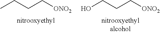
CCCC[ONO2].OCCC[ONO2]
